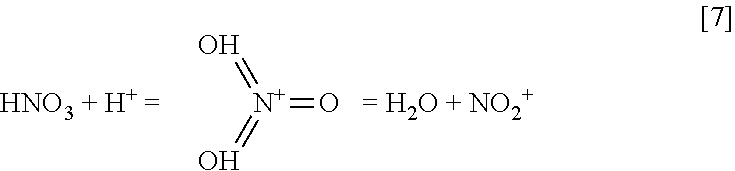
[N+](=[O   = H2O + NO2+])(=O)=O
